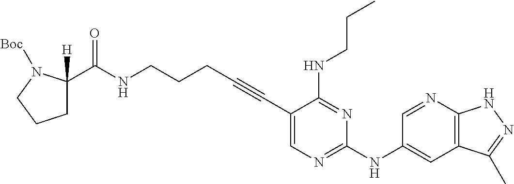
C(NCCCC#CC1=CN=C(NC2=CC3=C(N=C2)NN=C3C)N=C1NCCC)(=O)C1([H])CCCN1[Boc]
